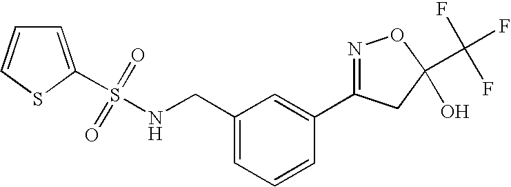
O=S(NCC1=CC=CC(C2=NOC(C(F)(F)F)(O)C2)=C1)(=O)C1=CC=CS1
